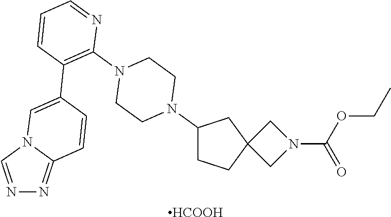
[HCOOH].C1CC2(CC1N1CCN(C3=C(C4=CN5C(=NN=C5)C=C4)C=CC=N3)CC1)CN(C(=O)OCC)C2
